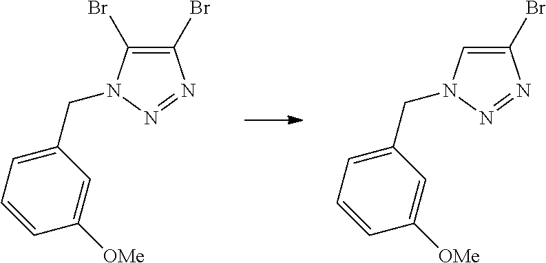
C1(Br)=C(Br)N(CC2=CC=CC([OMe])=C2)N=N1.C1(Br)=CN(CC2=CC=CC([OMe])=C2)N=N1
